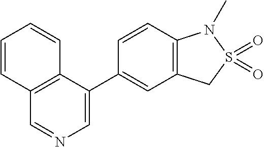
C1=C(C2=CC3=C(C=C2)N(C)S(=O)(=O)C3)C2=C(C=N1)C=CC=C2
